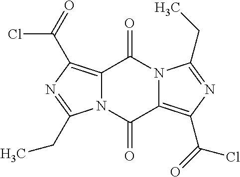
C12=C(C(=O)Cl)N=C(CC)N1C(=O)C1=C(C(=O)Cl)N=C(CC)N1C2=O
